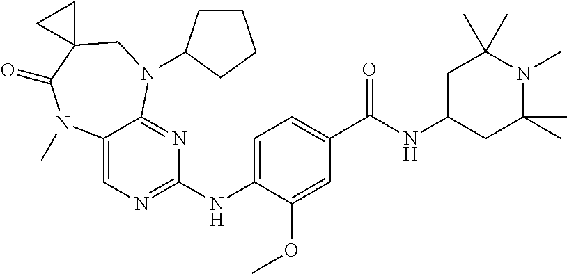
C1(NC2=NC=C3C(=N2)N(C2CCCC2)CC2(C(=O)N3C)CC2)=CC=C(C(NC2CC(C)(C)N(C)C(C)(C)C2)=O)C=C1OC
